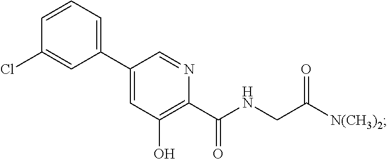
C1(C2=CC=CC(Cl)=C2)=CC(O)=C(C(NCC([N(CH3)2])=O)=O)N=C1
